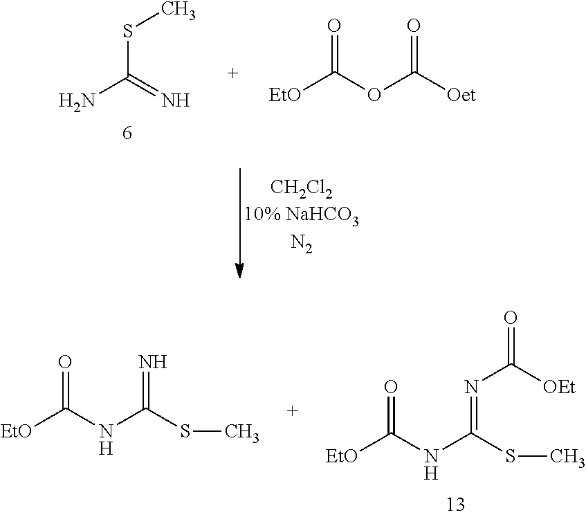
S(C(=N)N)C.[EtO]C(OC([Oet])=O)=O.[EtO]C(NC(SC)=N)=O.[EtO]C(NC(SC)=NC([OEt])=O)=O
